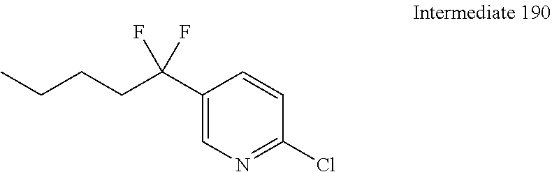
C1=CC(Cl)=NC=C1C(CCCC)(F)F
